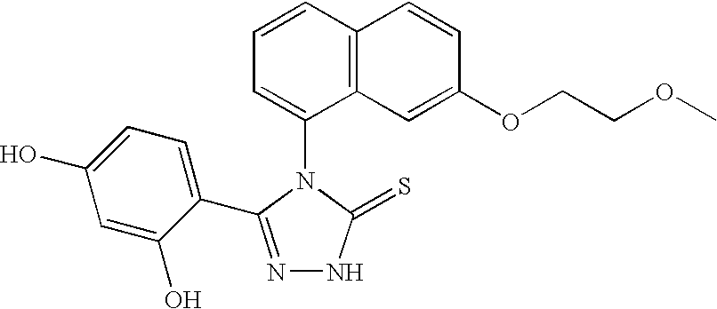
C1=CC2=C(C(N3C(=S)NN=C3C3=CC=C(O)C=C3O)=C1)C=C(OCCOC)C=C2
